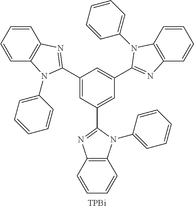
C1(C2=NC3=C(C=CC=C3)N2C2=CC=CC=C2)=CC(C2=NC3=C(C=CC=C3)N2C2=CC=CC=C2)=CC(C2=NC3=C(C=CC=C3)N2C2=CC=CC=C2)=C1.[TPBi]
